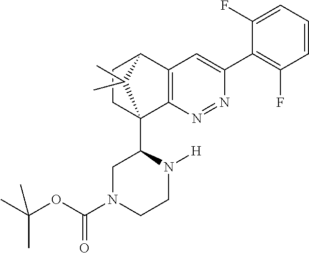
C1CC2(C3CN(C(OC(C)(C)C)=O)CCN3[H])C3=C(C1C2(C)C)C=C(C1=C(F)C=CC=C1F)N=N3
